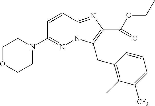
N12C(=NC(C(OCC)=O)=C1CC1=C(C)C([CF3])=CC=C1)C=CC(N1CCOCC1)=N2
